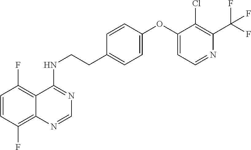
C1=CC(F)=C2C(=C1F)C(NCCC1=CC=C(OC3=CC=NC(C(F)(F)F)=C3Cl)C=C1)=NC=N2
